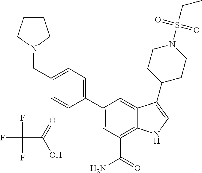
FC(F)(F)C(=O)O.C1=C(C2=CC=C(CN3CCCC3)C=C2)C=C2C(=C1C(=O)N)NC=C2C1CCN(S(CC)(=O)=O)CC1
